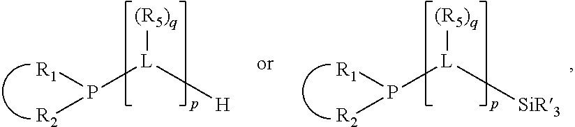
[(R5)q][L]([H])P([R1])[R2].[(R5)q][L]([SiR3])P([R1])[R2]
